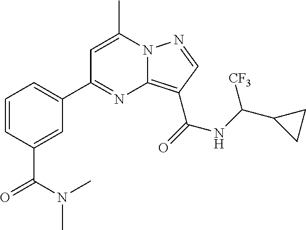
C1=C(C)N2C(=C(C(=O)NC(C3CC3)[CF3])C=N2)N=C1C1=CC=CC(C(=O)N(C)C)=C1
